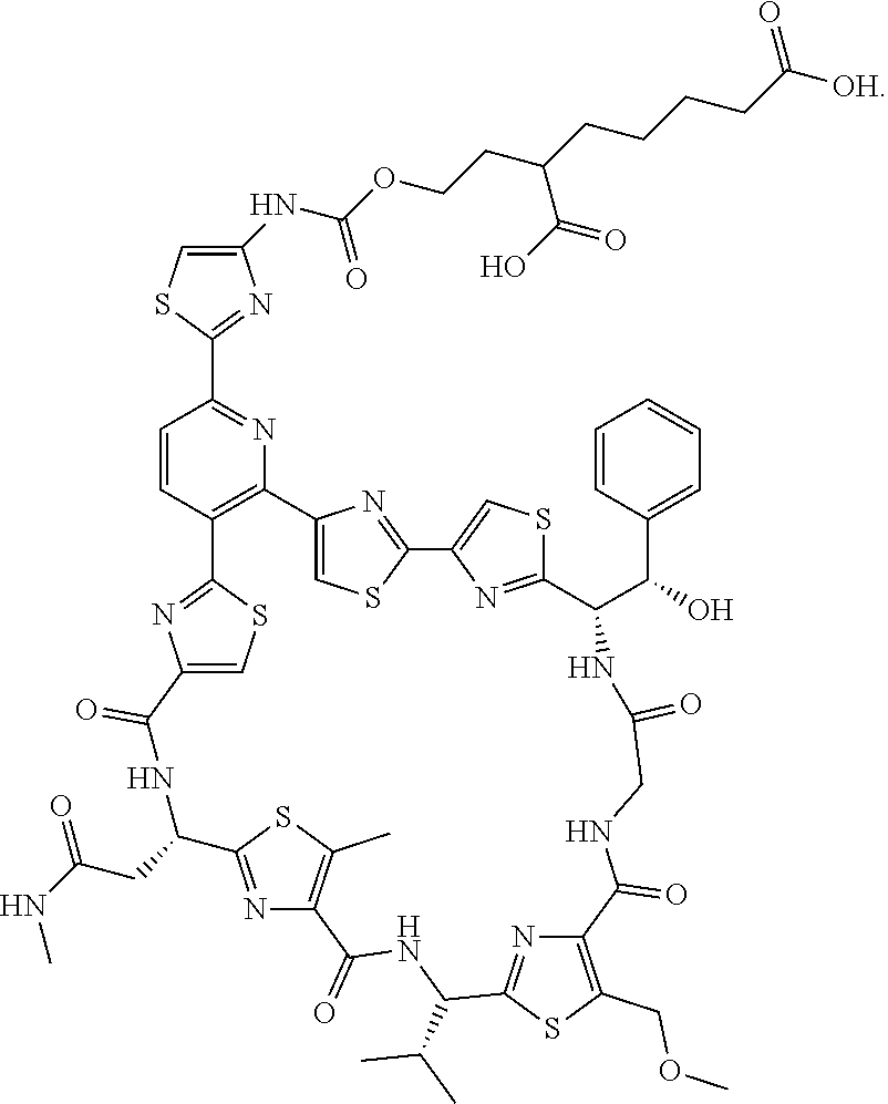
C1(NC(=O)OCCC(CCCCC([OH])=O)C(O)=O)=CSC(C2=NC3=C(C=C2)C2=NC(=CS2)C(=O)NC(CC(NC)=O)C2=NC(=C(C)S2)C(=O)NC(C(C)C)C2=NC(=C(COC)S2)C(=O)NCC(=O)NC(C(C2=CC=CC=C2)O)C2=NC(=CS2)C2=NC3=CS2)=N1
